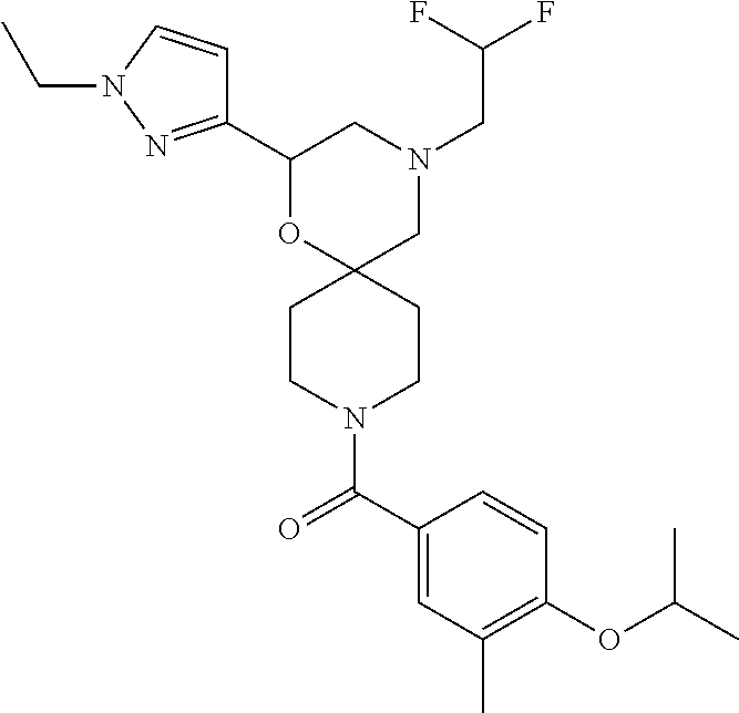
N1(CC(F)F)CC2(OC(C3=NN(CC)C=C3)C1)CCN(C(C1=CC(C)=C(OC(C)C)C=C1)=O)CC2
